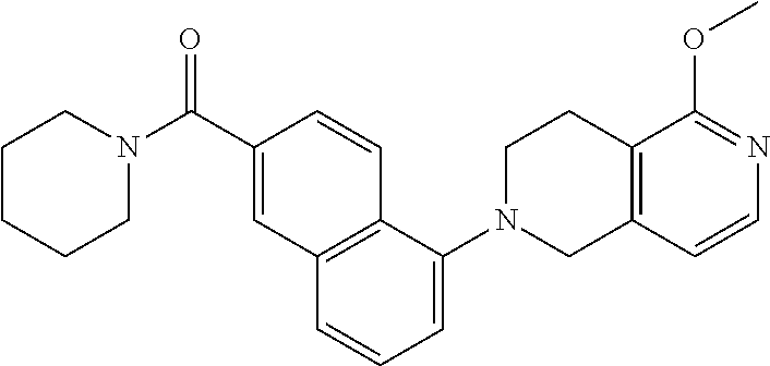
C1N(C(C2=CC3=C(C=C2)C(N2CC4=C(CC2)C(OC)=NC=C4)=CC=C3)=O)CCCC1
